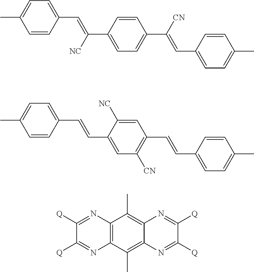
C1=C([NC])C(C=CC2=CC=C(C)C=C2)=CC([CN])=C1C=CC1=CC=C(C)C=C1.C1=CC(C(=CC2=CC=C(C)C=C2)[NC])=CC=C1C(=CC1=CC=C(C)C=C1)[CN].C12=C(C(C)=C3C(=C1C)N=C([Q])C([Q])=N3)N=C([Q])C([Q])=N2
